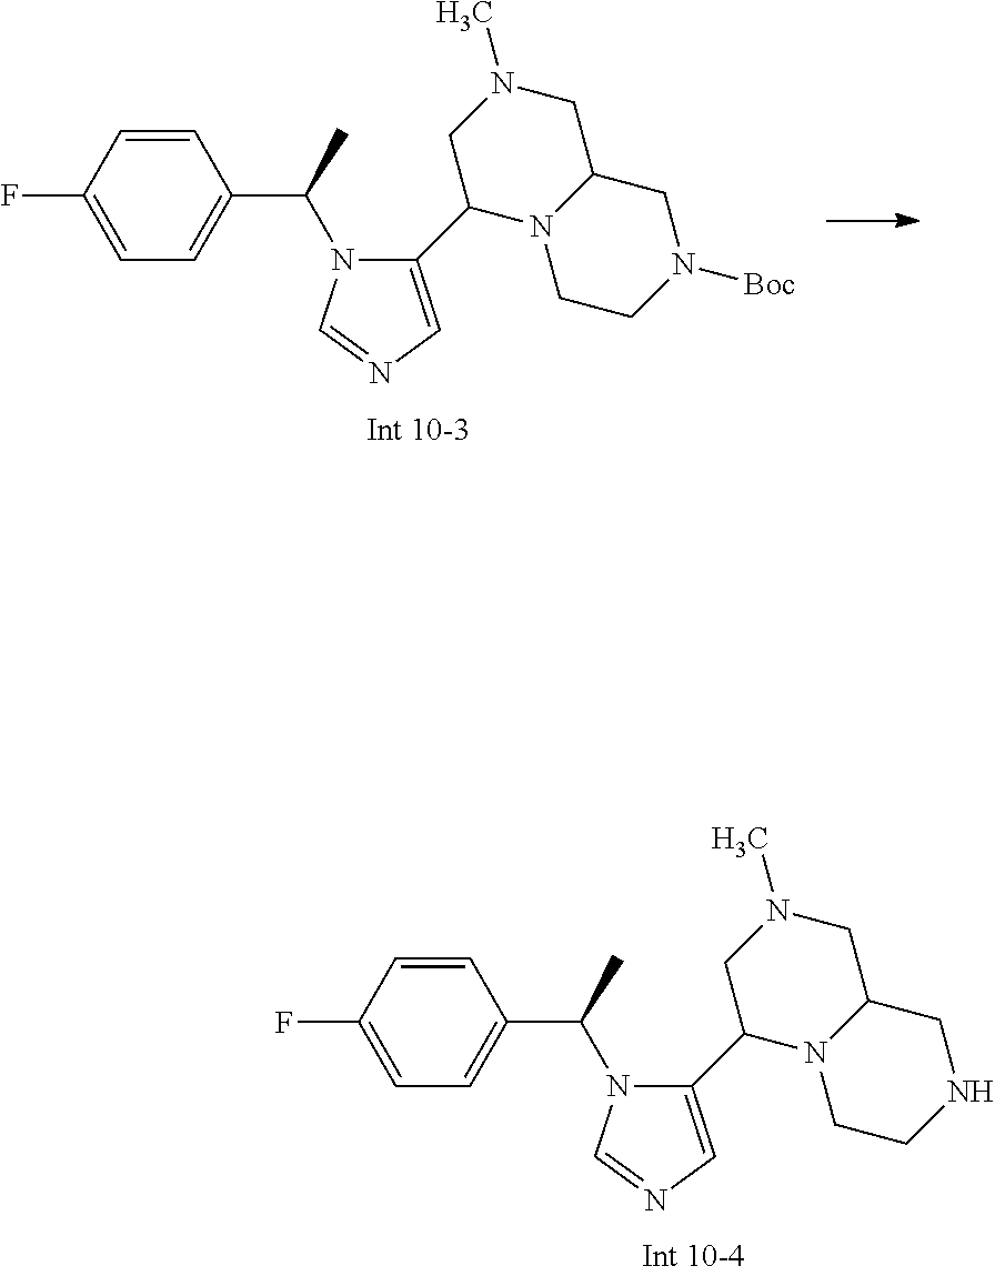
C1=C(F)C=CC(C(C)N2C(C3N4C(CN(C)C3)CN([Boc])CC4)=CN=C2)=C1.C1=C(F)C=CC(C(C)N2C(C3N4C(CN(C)C3)CNCC4)=CN=C2)=C1
